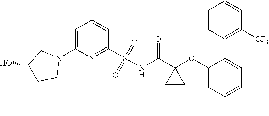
C1=C(N2CC(O)CC2)N=C(S(NC(C2(OC3=CC(C)=CC=C3C3=C([CF3])C=CC=C3)CC2)=O)(=O)=O)C=C1
